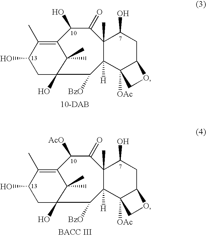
C12=C(C)C(O)CC(O)(C([BzO])C3([H])C(C)(C(=O)C1O)C(O)CC1C3([OAc])CO1)C2(C)C.C12=C(C)C(O)CC(O)(C([BzO])C3([H])C(C)(C(=O)C1[AcO])C(O)CC1C3([OAc])CO1)C2(C)C
